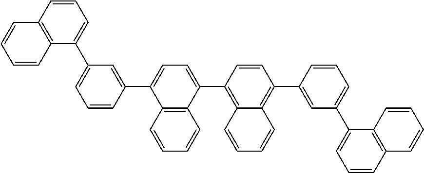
C1=CC2=C(C=C1)C=CC=C2C1=CC=CC(C2=CC=C(C3=C4C(=C(C5=CC(C6=CC=CC7=C6C=CC=C7)=CC=C5)C=C3)C=CC=C4)C3=C2C=CC=C3)=C1
